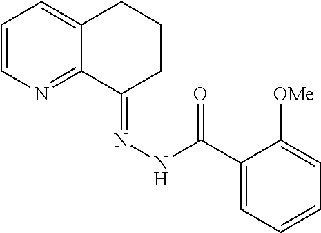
C1=CN=C2C(=C1)CCCC2=NNC(C1=CC=CC=C1[OMe])=O
